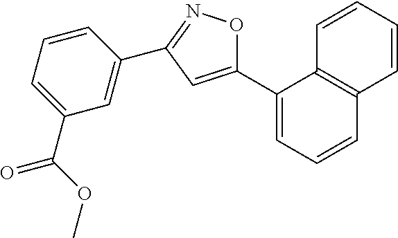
C1(C2=CC=CC3=C2C=CC=C3)=CC(C2=CC(C(OC)=O)=CC=C2)=NO1
